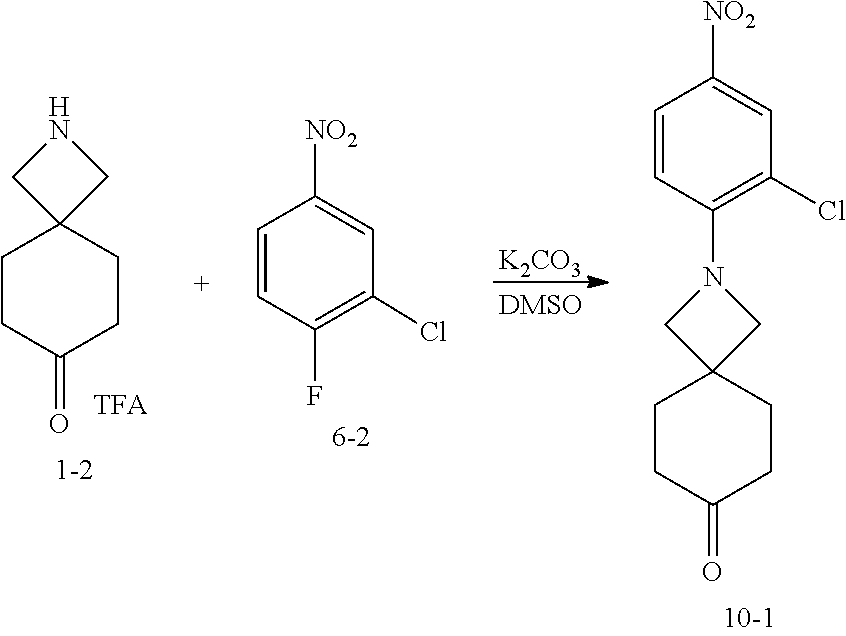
C1C(=O)CCC2(C1)CNC2.C1([NO2])=CC(Cl)=C(F)C=C1.[K2CO3].C1([NO2])=CC(Cl)=C(N2CC3(CCC(=O)CC3)C2)C=C1
